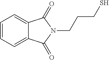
C1=CC=C2C(=C1)C(=O)N(CCCS)C2=O
